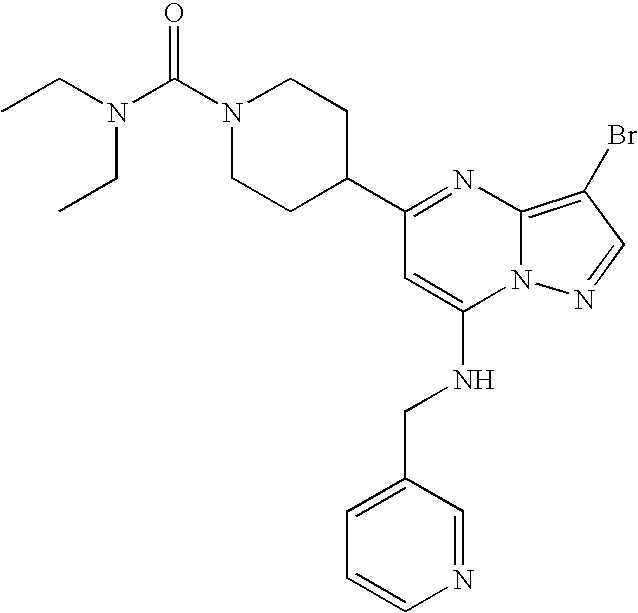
C1(C2=NC3=C(Br)C=NN3C(NCC3=CC=CN=C3)=C2)CCN(C(N(CC)CC)=O)CC1
